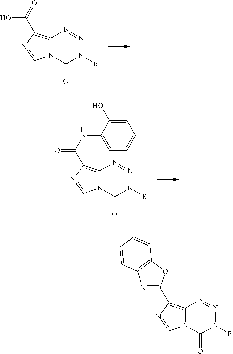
C12=C(C(=O)O)N=CN1C(=O)N([R])N=N2.C12=C(C(NC3=CC=CC=C3O)=O)N=CN1C(=O)N([R])N=N2.C12=C(C3=NC4=C(O3)C=CC=C4)N=CN1C(=O)N([R])N=N2
